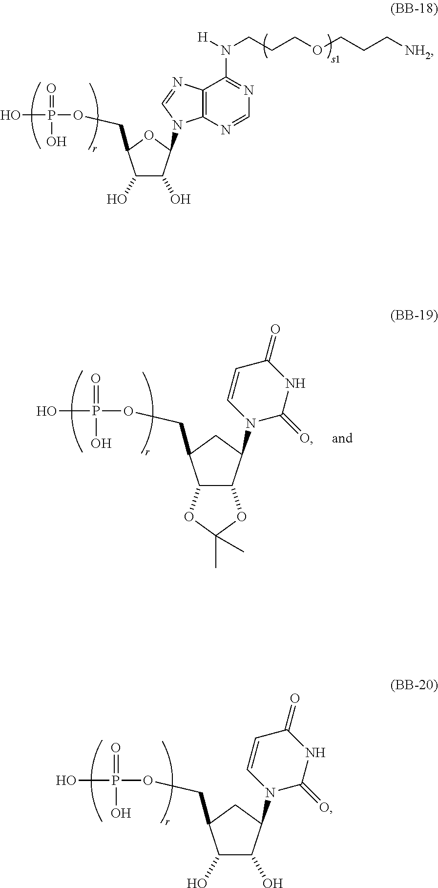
C1(O)C(O)C(N2C3=C(C(N([H])CCCOCCC[NH2])=NC=N3)N=C2)OC1COP(O)(=O)O.C12C(C(N3C(=O)NC(=O)C=C3)CC1COP(O)(=O)O)OC(C)(C)O2.C1(O)C(O)C(N2C(=O)NC(=O)C=C2)CC1COP(O)(=O)O
